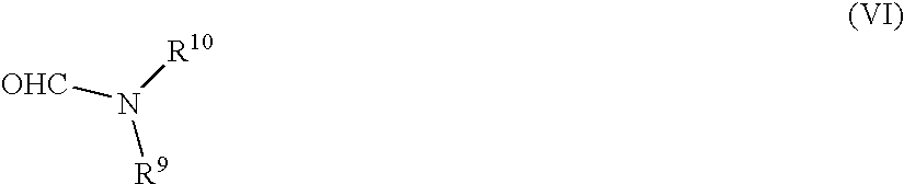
N([R9])([R10])[OHC]
